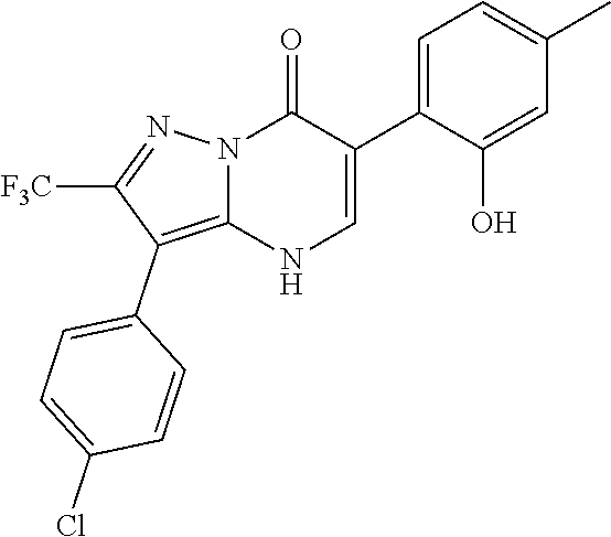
O=C1N2C(=C(C3=CC=C(Cl)C=C3)C([F3C])=N2)NC=C1C1=CC=C(C)C=C1O
